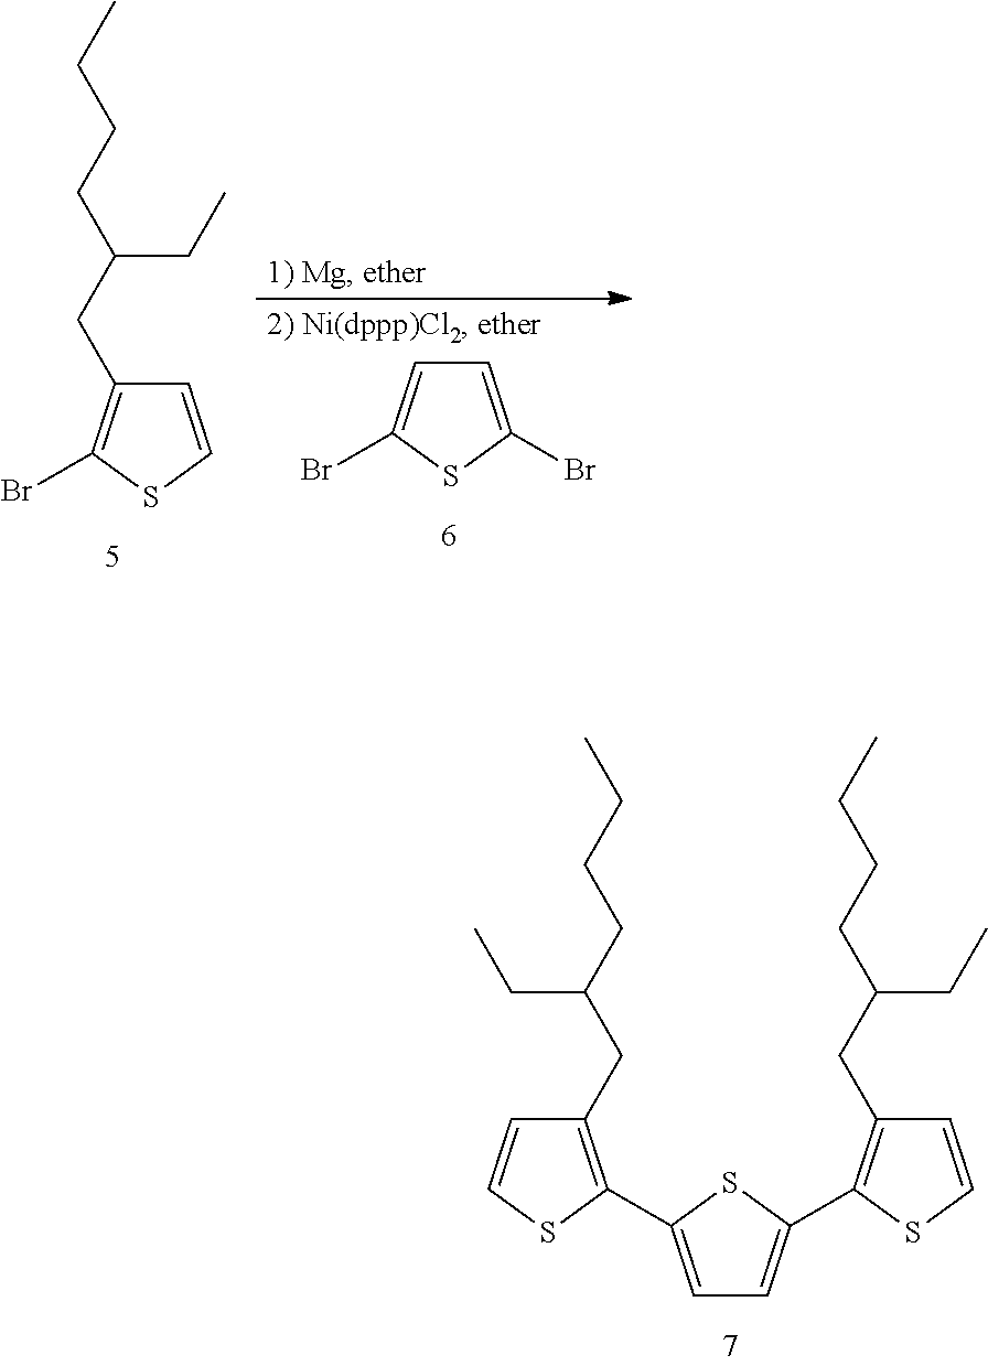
C1=CSC(C2=CC=C(C3=C(CC(CCCC)CC)C=CS3)S2)=C1CC(CCCC)CC.C1=CSC(Br)=C1CC(CCCC)CC.C1=C(Br)SC(Br)=C1
